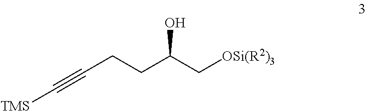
C(CCC(C[OSi(R2)3])O)#C[TMS]
